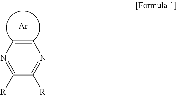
C1=CN=C([R])C([R])=N1.[Ar]
